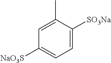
C1(C)=CC([NaO3S])=CC=C1[SO3Na]
